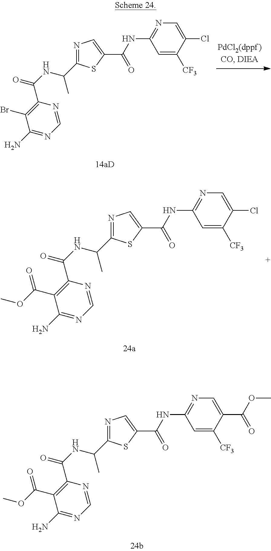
N1=C(C(NC(=O)C2=C(Br)C(N)=NC=N2)C)SC(C(NC2=NC=C(Cl)C([CF3])=C2)=O)=C1.N1=C(C(NC(=O)C2=C(C(OC)=O)C(N)=NC=N2)C)SC(C(NC2=NC=C(Cl)C([CF3])=C2)=O)=C1.N1=C(C(NC(=O)C2=C(C(OC)=O)C(N)=NC=N2)C)SC(C(NC2=NC=C(C(OC)=O)C([CF3])=C2)=O)=C1
